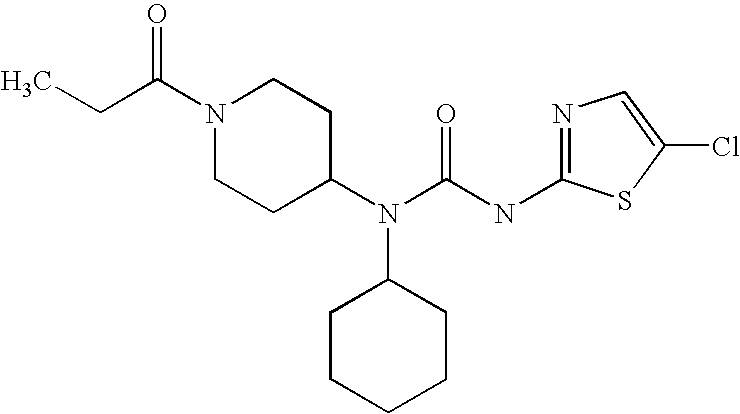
N1=C(NC(N(C2CCN(C(CC)=O)CC2)C2CCCCC2)=O)SC(Cl)=C1
